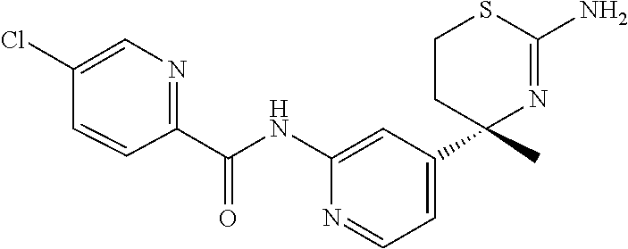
C(NC1=CC(C2(C)N=C(N)SCC2)=CC=N1)(=O)C1=NC=C(Cl)C=C1
